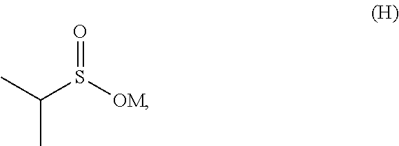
CC(S([OM])=O)C
